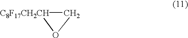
[C8F17CH2CH]1CO1
